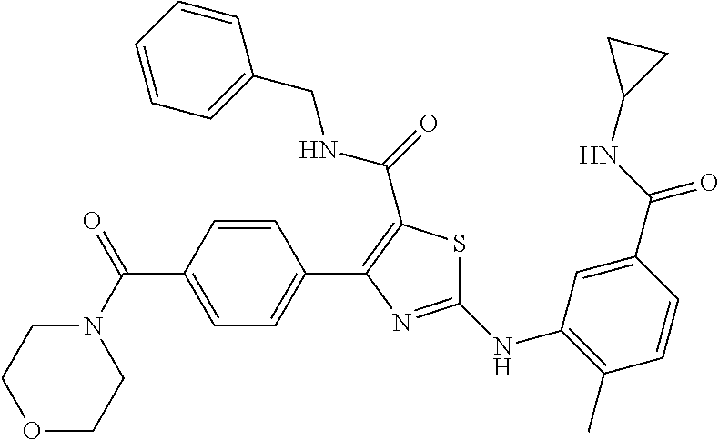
C1(NC2=C(C)C=CC(C(NC3CC3)=O)=C2)=NC(C2=CC=C(C(N3CCOCC3)=O)C=C2)=C(C(=O)NCC2=CC=CC=C2)S1
